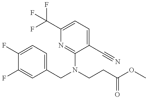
C1(F)=CC=C(CN(C2=NC(C(F)(F)F)=CC=C2C#N)CCC(=O)OC)C=C1F
